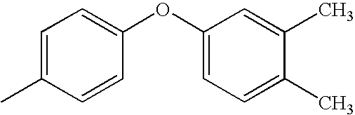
C1=C(C)C=CC(OC2=CC=C(C)C(C)=C2)=C1
